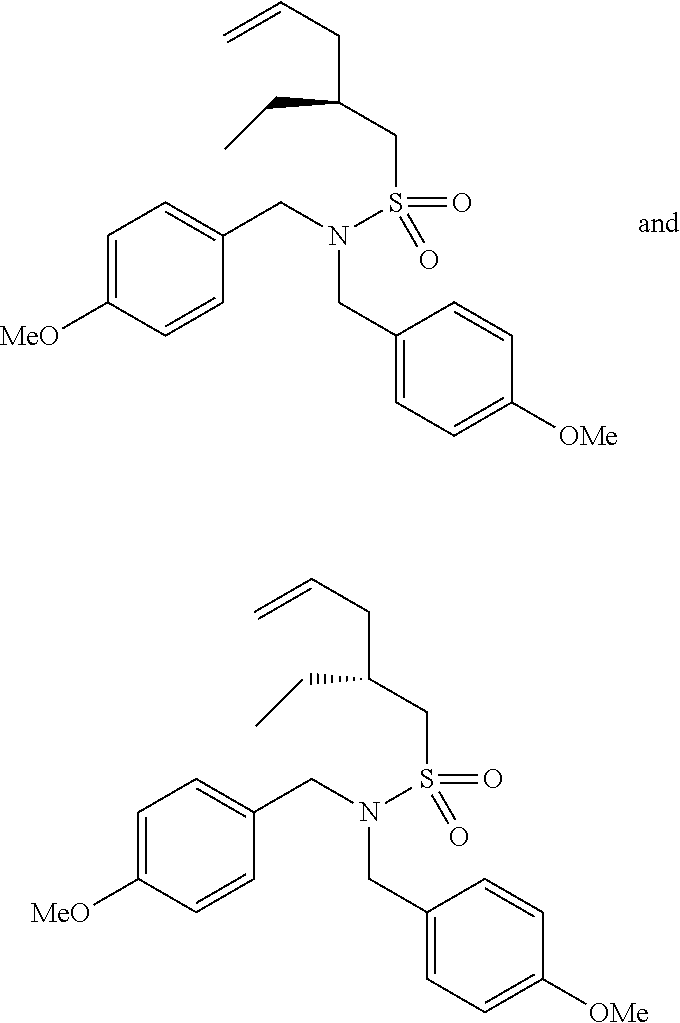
C1=C([MeO])C=CC(CN(S(=O)(CC(CC=C)CC)=O)CC2=CC=C([OMe])C=C2)=C1.C1=C([MeO])C=CC(CN(S(=O)(CC(CC=C)CC)=O)CC2=CC=C([OMe])C=C2)=C1
